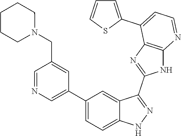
C1=NC=C(C2=CC=C3C(=C2)C(C2=NC4=C(N2)N=CC=C4C2=CC=CS2)=NN3)C=C1CN1CCCCC1
